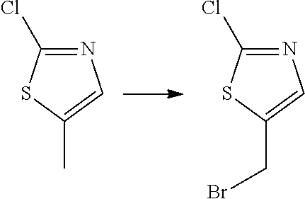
N1=C(Cl)SC(C)=C1.N1=C(Cl)SC(CBr)=C1
